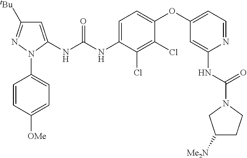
C1=C(NC(NC2=CC=C(OC3=CC=NC(NC(N4CC([Me2N])CC4)=O)=C3)C(Cl)=C2Cl)=O)N(C2=CC=C([OMe])C=C2)N=C1[tBu]
